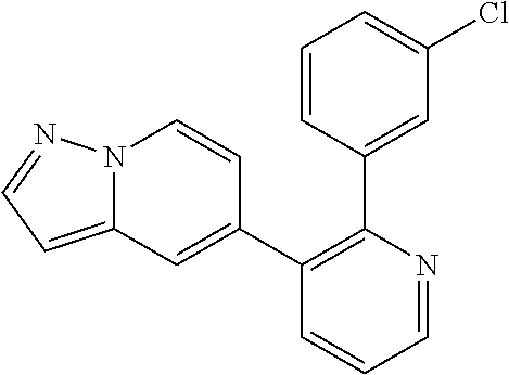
C1=CC(C2=C(C3=CC4=CC=NN4C=C3)C=CC=N2)=CC(Cl)=C1
